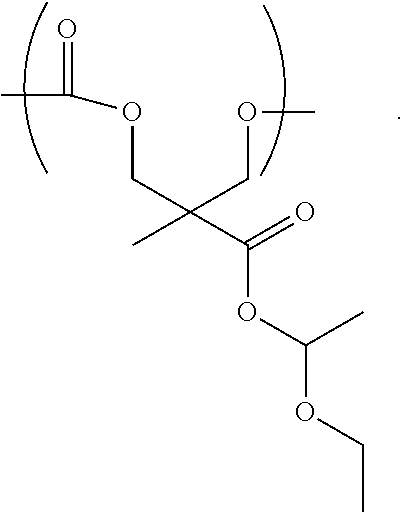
CC(OCC(COC)(C)C(=O)OC(OCC)C)=O
